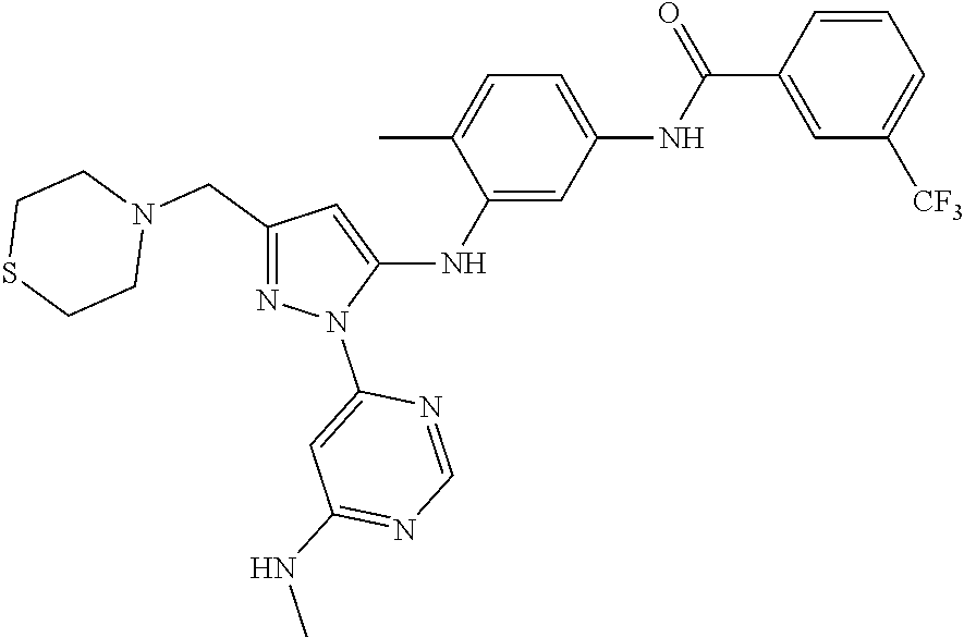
C1(CN2CCSCC2)=NN(C2=CC(NC)=NC=N2)C(NC2=CC(NC(C3=CC([CF3])=CC=C3)=O)=CC=C2C)=C1
